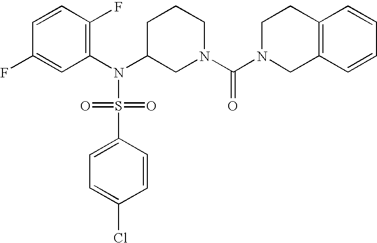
C1=CC(F)=C(N(C2CN(C(=O)N3CC4=C(CC3)C=CC=C4)CCC2)S(=O)(=O)C2=CC=C(Cl)C=C2)C=C1F
